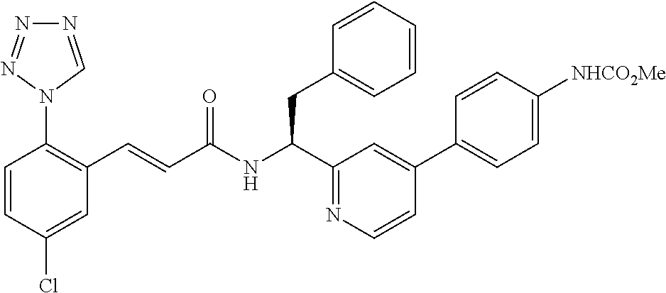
C1(Cl)=CC(C=CC(NC(CC2=CC=CC=C2)C2=NC=CC(C3=CC=C([NHCO2Me])C=C3)=C2)=O)=C(N2C=NN=N2)C=C1
